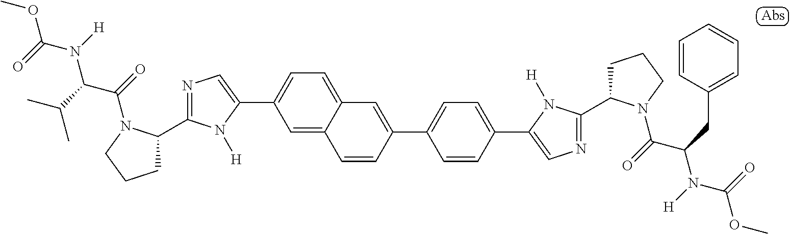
COC(=O)N(C(C(C)C)C(=O)N1C(C2=NC=C(C3=CC=C4C(=C3)C=CC(C3=CC=C(C5=CN=C(C6CCCN6C(C(N([H])C(=O)OC)CC6=CC=CC=C6)=O)N5[H])C=C3)=C4)N2[H])CCC1)[H]
